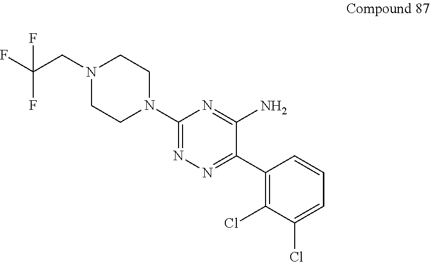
C1(N2CCN(CC(F)(F)F)CC2)=NN=C(C2=C(Cl)C(Cl)=CC=C2)C(N)=N1
